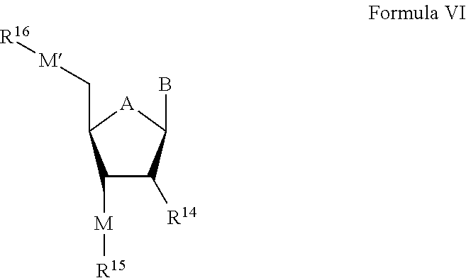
C1([M][R15])C([R14])C(B)[A]C1C[M][R16]
